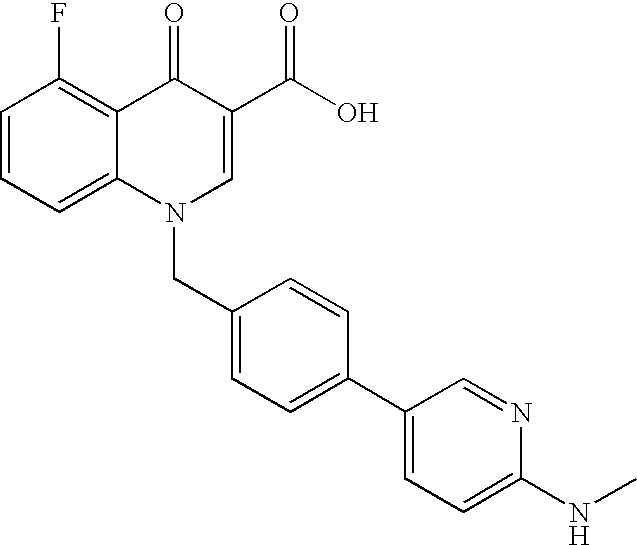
C12=CC=CC(F)=C1C(=O)C(C(O)=O)=CN2CC1=CC=C(C2=CC=C(NC)N=C2)C=C1
